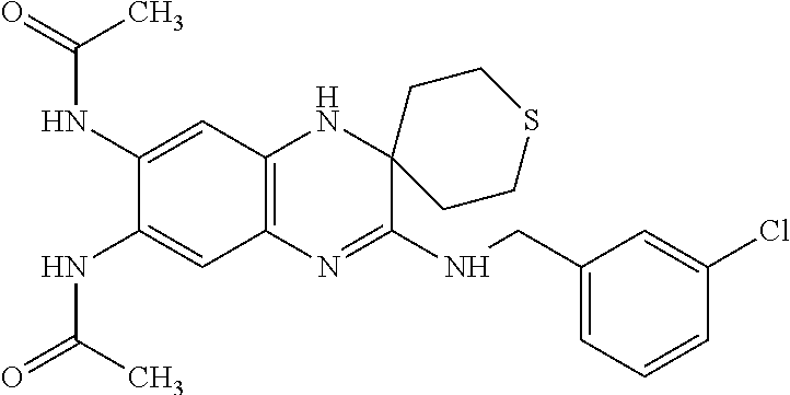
C1(CNC2=NC3=C(NC24CCSCC4)C=C(NC(C)=O)C(NC(C)=O)=C3)=CC=CC(Cl)=C1
